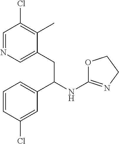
C1=NC=C(CC(C2=CC=CC(Cl)=C2)NC2=NCCO2)C(C)=C1Cl
